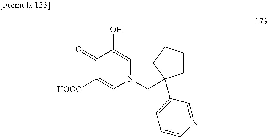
C1(=O)C([HOOC])=CN(CC2(C3=CC=CN=C3)CCCC2)C=C1O
